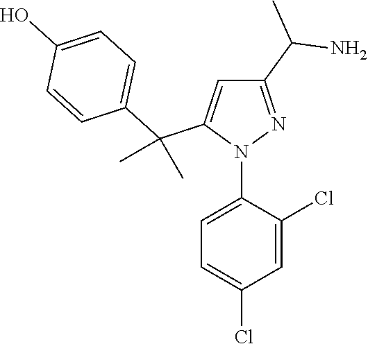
N1(C2=CC=C(Cl)C=C2Cl)N=C(C(N)C)C=C1C(C1=CC=C(O)C=C1)(C)C
